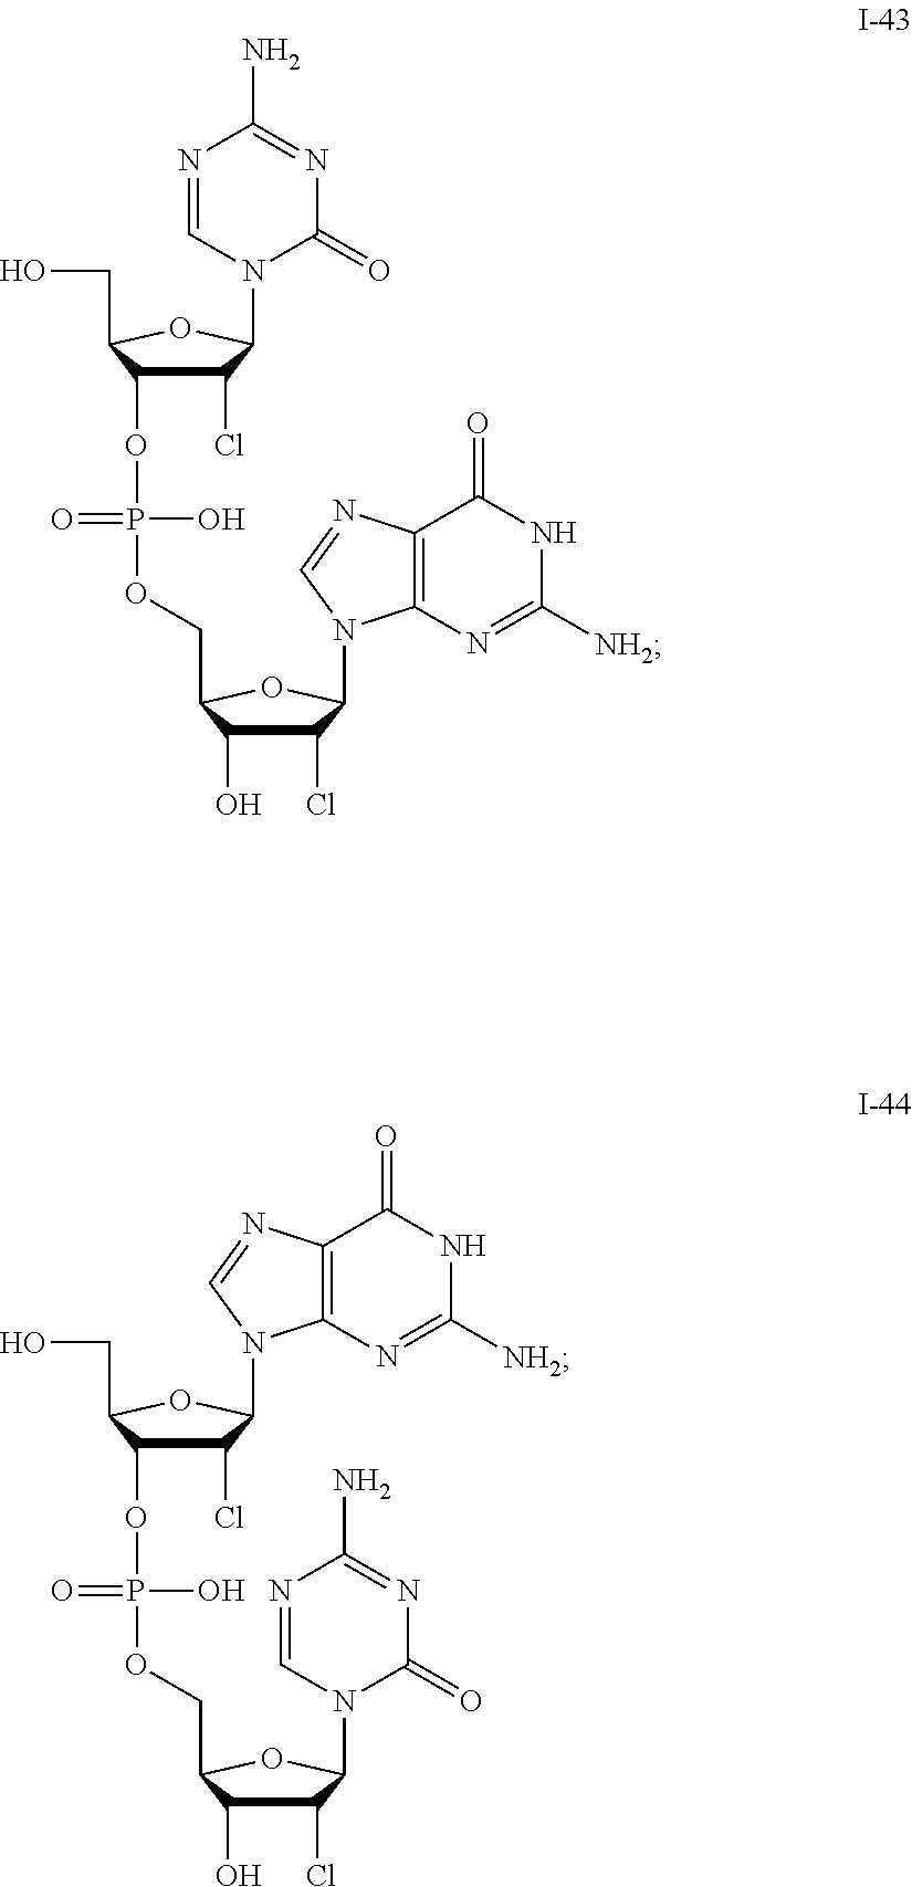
C1(Cl)C(O)C(COP(O)(=O)OC2C(Cl)C(N3C(=O)N=C(N)N=C3)OC2CO)OC1N1C2=C(N=C1)C(=O)NC([NH2])=N2.C1(Cl)C(O)C(COP(O)(=O)OC2C(Cl)C(N3C4=C(N=C3)C(=O)NC([NH2])=N4)OC2CO)OC1N1C=NC(N)=NC1=O
